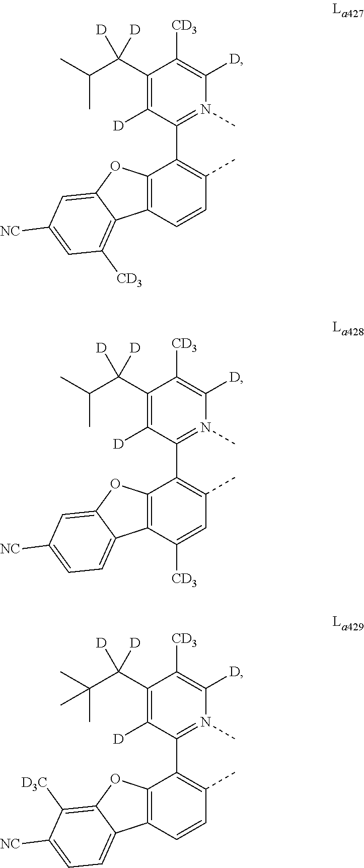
C1(C(C(C)C)([D])[D])=C([D])C(C2=C(C)C=C([CD3])C3=C2OC2=CC([NC])=CC=C32)=N(C)C([D])=C1[CD3].C1(C(C(C)(C)C)([D])[D])=C([D])C(C2=C(C)C=CC3=C2OC2=C([D3C])C([NC])=CC=C32)=N(C)C([D])=C1[CD3].C1(C(C(C)C)([D])[D])=C([D])C(C2=C(C)C=CC3=C2OC2=CC([NC])=CC([CD3])=C32)=N(C)C([D])=C1[CD3]
